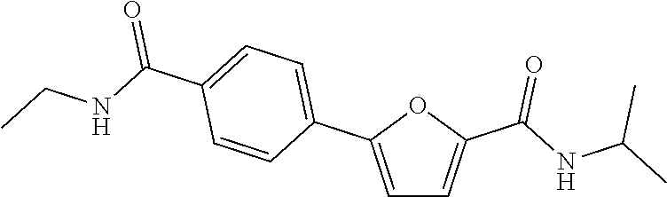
C1=C(C2=CC=C(C(NCC)=O)C=C2)OC(C(NC(C)C)=O)=C1
